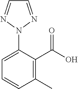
C1=C(N2N=CC=N2)C(C(O)=O)=C(C)C=C1
